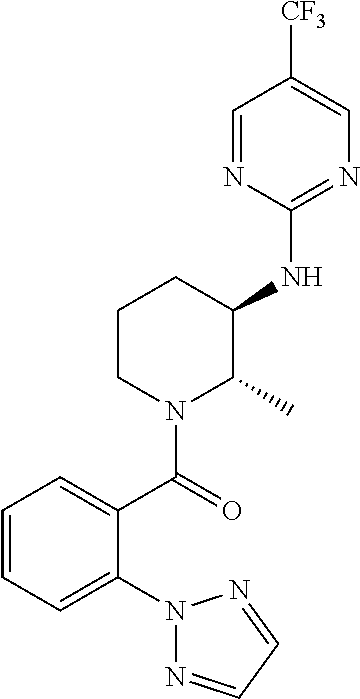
C1=NC(NC2CCCN(C(=O)C3=CC=CC=C3N3N=CC=N3)C2C)=NC=C1[CF3]
